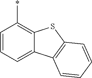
C1=CC=C2C(=C1*)SC1=C2C=CC=C1
